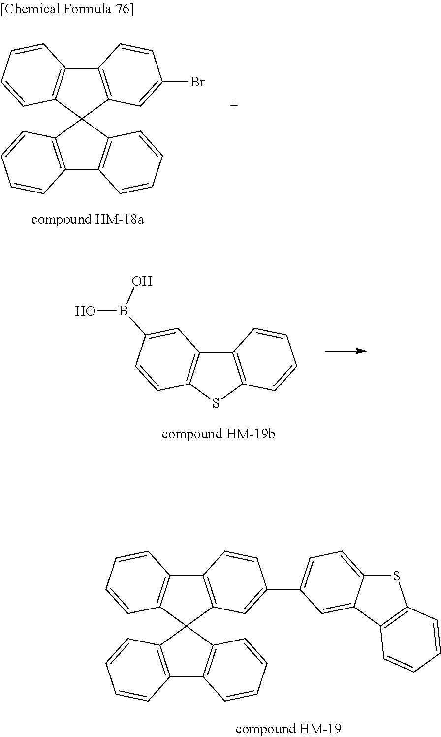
C12=C(C=CC=C1)C1(C3=C2C=CC=C3)C2=C(C3=C1C=CC=C3)C=CC(Br)=C2.C12=C(SC3=C1C=C(B(O)O)C=C3)C=CC=C2.C12=C(C=C(C3=CC=C4SC5=C(C4=C3)C=CC=C5)C=C1)C1(C3=C2C=CC=C3)C2=C(C3=C1C=CC=C3)C=CC=C2
